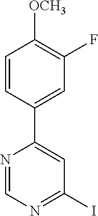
C1=CC(C2=CC(I)=NC=N2)=CC(F)=C1[OCH3]
